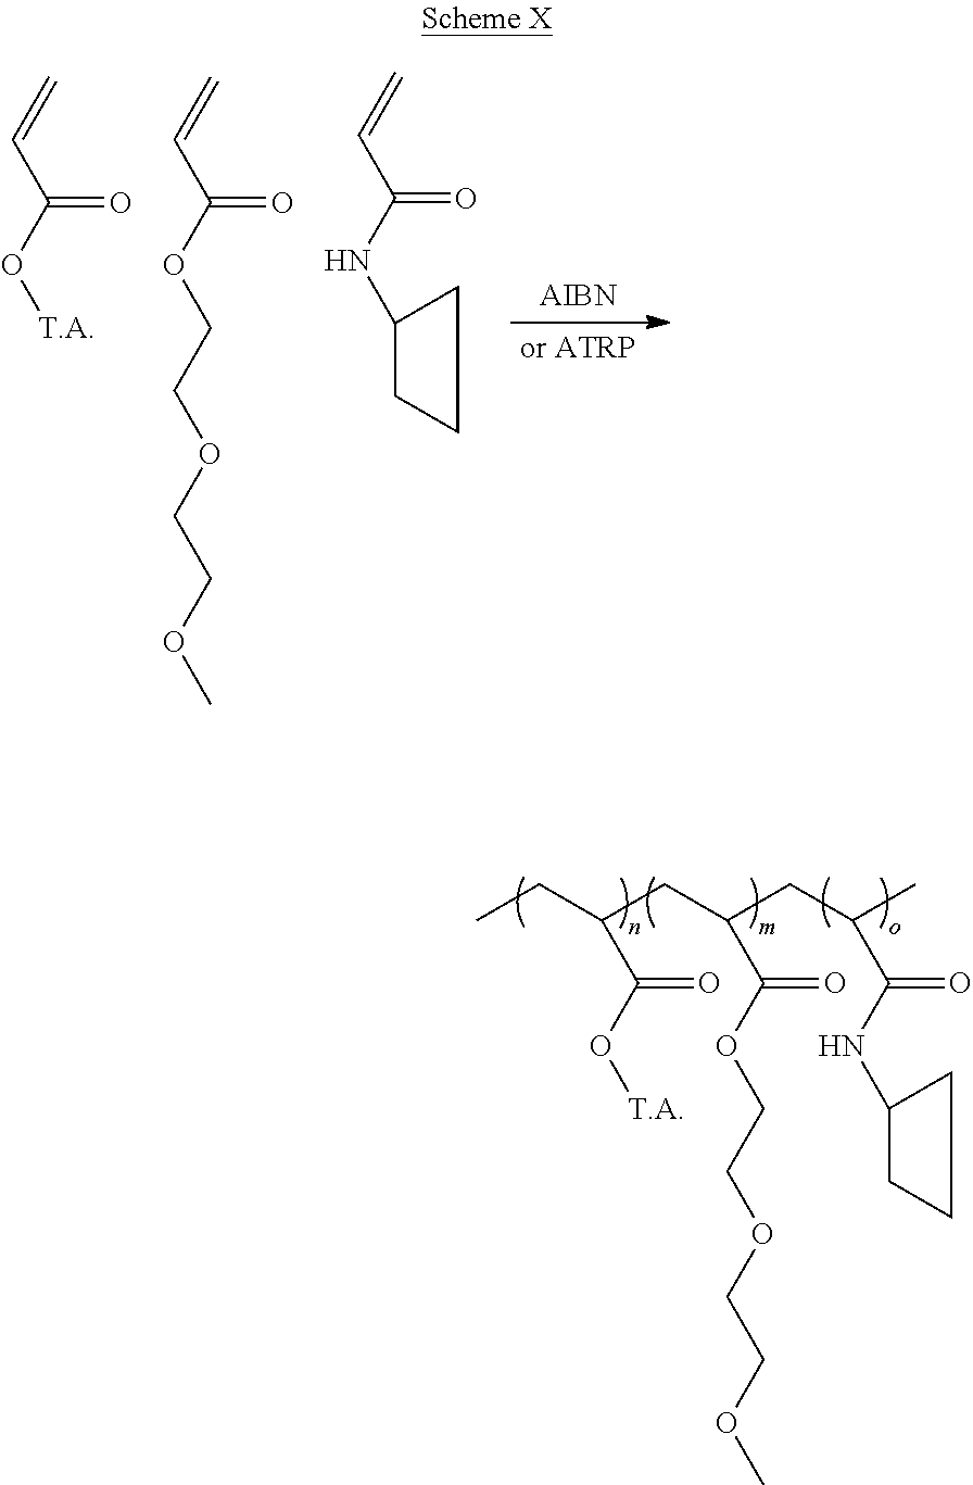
CCC(CC(CC(C)C(NC1CCC1)=O)C(OCCOCCOC)=O)C(O[T.A])=O.C=CC(O[T.A])=O.C=CC(OCCOCCOC)=O.C=CC(NC1CCC1)=O
